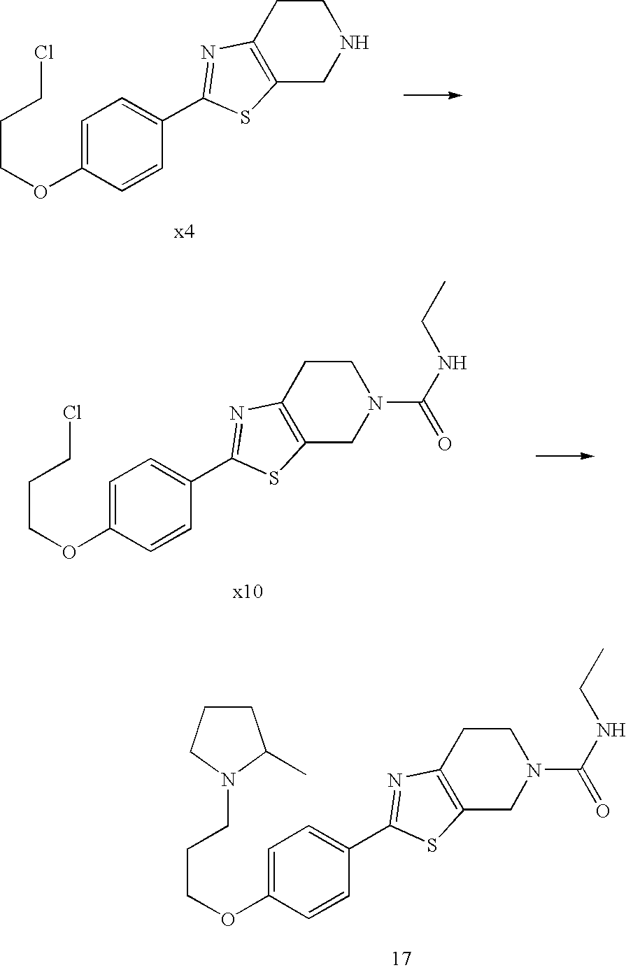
C1=C(OCCCCl)C=CC(C2=NC3=C(CNCC3)S2)=C1.C1=C(OCCCCl)C=CC(C2=NC3=C(CN(C(NCC)=O)CC3)S2)=C1.C1=C(OCCCN2C(C)CCC2)C=CC(C2=NC3=C(CN(C(NCC)=O)CC3)S2)=C1
